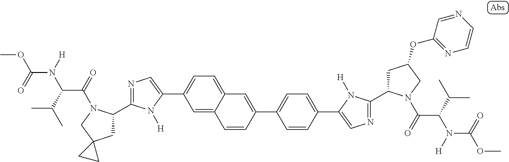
C1(C2CC3(CN2C(=O)C(C(C)C)N([H])C(=O)OC)CC3)=NC=C(C2=CC=C3C(=C2)C=CC(C2=CC=C(C4=CN=C(C5CC(OC6=NC=CN=C6)CN5C(=O)C(C(C)C)N([H])C(=O)OC)N4[H])C=C2)=C3)N1[H]
